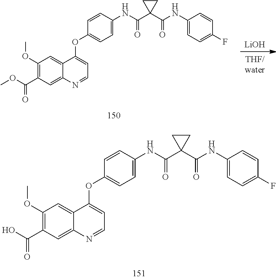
C1(OC2=CC=NC3=CC(C(=O)O)=C(OC)C=C32)=CC=C(NC(C2(C(=O)NC3=CC=C(F)C=C3)CC2)=O)C=C1.[LiOH].[THF/water].C1(OC2=CC=NC3=CC(C(=O)OC)=C(OC)C=C32)=CC=C(NC(C2(C(=O)NC3=CC=C(F)C=C3)CC2)=O)C=C1
